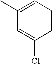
C1=C(Cl)C=CC=C1C
